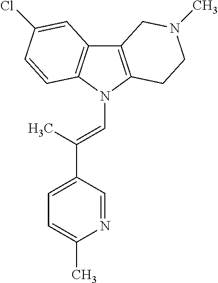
C12=C(N(C=C(C3=CC=C(C)N=C3)C)C3=C1C=C(Cl)C=C3)CCN(C)C2
